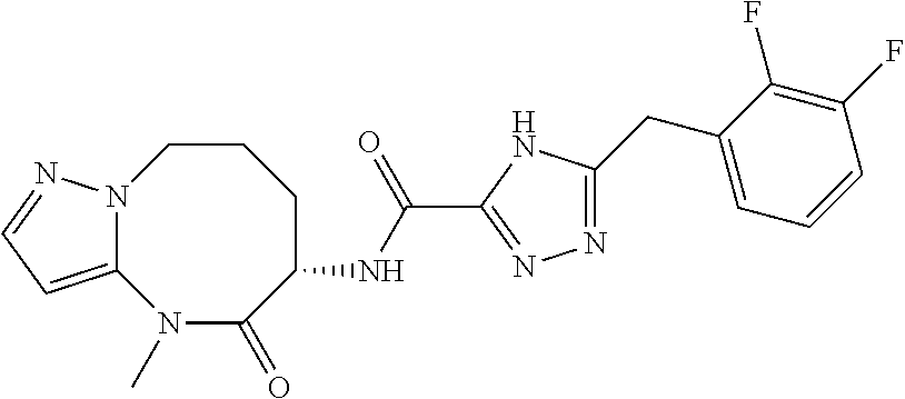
N12C(=CC=N1)N(C)C(=O)C(NC(=O)C1=NN=C(CC3=CC=CC(F)=C3F)N1)CCC2
